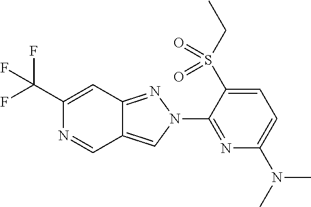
C1(C(F)(F)F)=CC2=NN(C3=NC(N(C)C)=CC=C3S(CC)(=O)=O)C=C2C=N1
